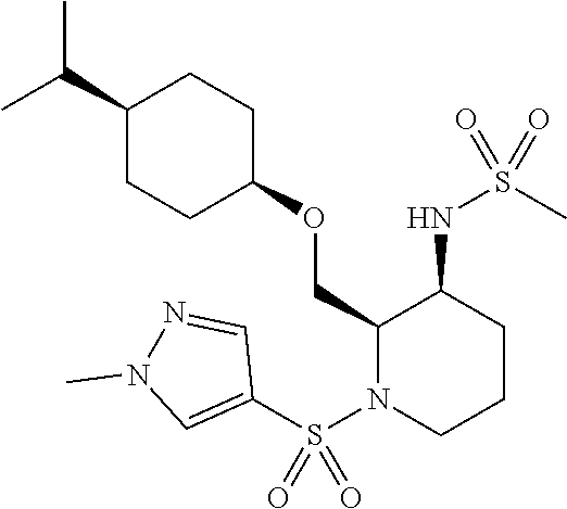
C(C1CCC(OCC2N(S(C3=CN(C)N=C3)(=O)=O)CCCC2NS(C)(=O)=O)CC1)(C)C
